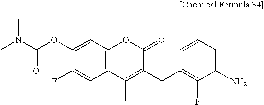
CN(C(OC1=CC2=C(C=C1F)C(C)=C(CC1=C(F)C(N)=CC=C1)C(=O)O2)=O)C
